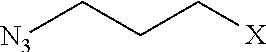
[N3]CCC[X]
